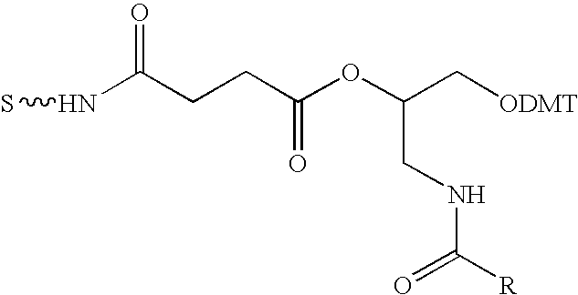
N(C(CCC(OC(C[ODMT])CNC(=O)[R])=O)=O)S
